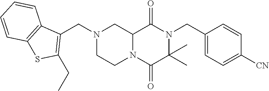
C12N(C(=O)C(C)(C)N(CC3=CC=C([CN])C=C3)C1=O)CCN(CC1=C(CC)SC3=C1C=CC=C3)C2
